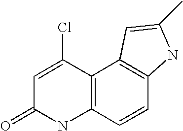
C12=C(C=CC3=C1C=C(C)N3)NC(=O)C=C2Cl
